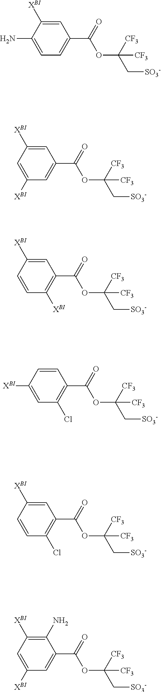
C1=C([XBI])C(N)=CC=C1C(=O)OC(C[SO3-])([CF3])[CF3].C1=C([XBI])C=C([XBI])C=C1C(=O)OC(C[SO3-])([CF3])[CF3].C1=C([XBI])C=CC([XBI])=C1C(=O)OC(C[SO3-])([CF3])[CF3].C1=CC([XBI])=CC(Cl)=C1C(=O)OC(C[SO3-])([CF3])[CF3].C1=C([XBI])C=CC(Cl)=C1C(=O)OC(C[SO3-])([CF3])[CF3].C1(N)=C([XBI])C=C([XBI])C=C1C(=O)OC(C[SO3-])([CF3])[CF3]
